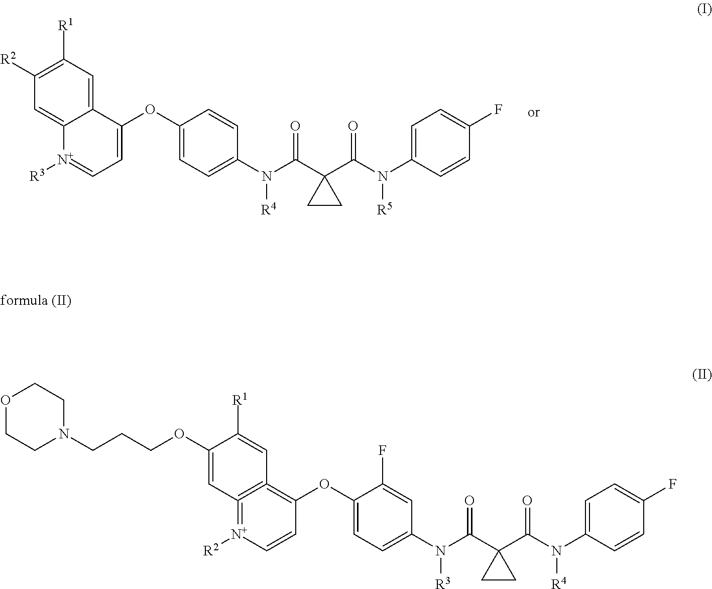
C1([R1])=C([R2])C=C2C(=C1)C(OC1=CC=C(N(C(C3(C(N([R5])C4=CC=C(F)C=C4)=O)CC3)=O)[R4])C=C1)=CC=[N+]2[R3].C1([R1])=CC2=C(=[N+]([R2])C=CC=2OC2=CC=C(N(C(C3(C(N([R4])C4=CC=C(F)C=C4)=O)CC3)=O)[R3])C=C2F)C=C1OCCCN1CCOCC1
